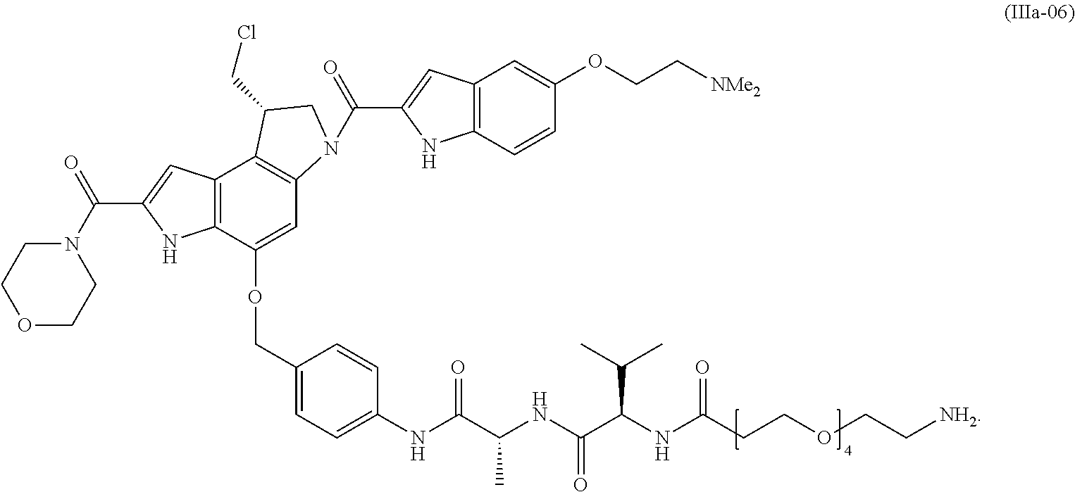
C12=C(C(OCC3=CC=C(NC(C(NC(C(NC(CCOCC[NH2])=O)C(C)C)=O)C)=O)C=C3)=CC3=C1C(CCl)CN3C(=O)C1=CC3=C(N1)C=CC(OCC[NMe2])=C3)NC(C(N1CCOCC1)=O)=C2
